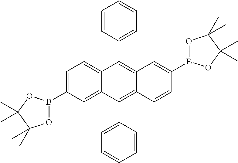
C1=C(B2OC(C)(C)C(C)(C)O2)C=C2C(=C1)C(C1=CC=CC=C1)=C1C(=C2C2=CC=CC=C2)C=CC(B2OC(C)(C)C(C)(C)O2)=C1
